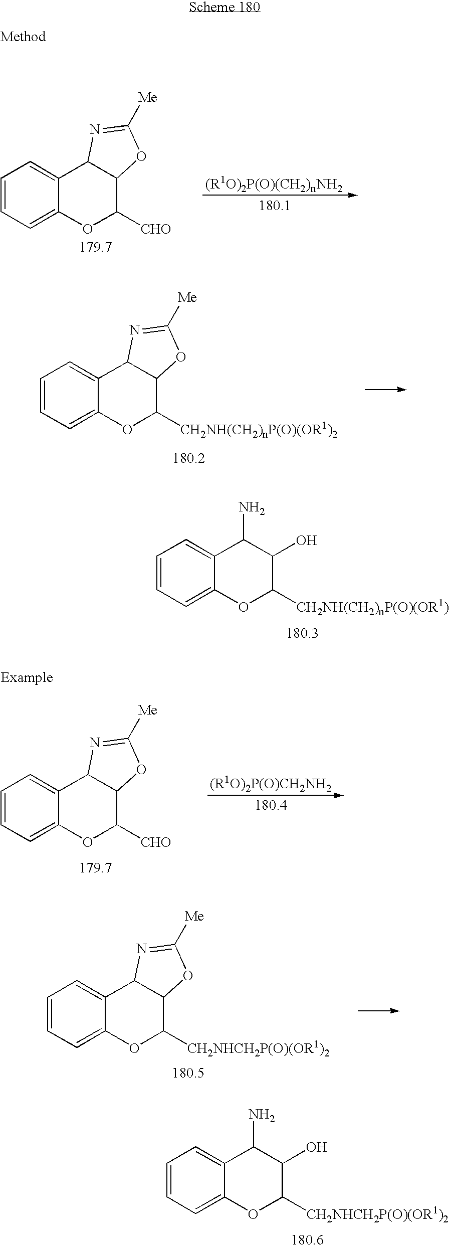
C1=CC=C2C(=C1)C1C(C([CHO])O2)OC([Me])=N1.C1=CC=C2C(=C1)C1C(C([CH2NH(CH2)nP(O)(OR1)2])O2)OC([Me])=N1.C1=CC=C2C(=C1)C(N)C(O)C([CH2NH(CH2)nP(O)(OR1)])O2.C1=CC=C2C(=C1)C1C(C([CHO])O2)OC([Me])=N1.C1=CC=C2C(=C1)C1C(C([CH2NHCH2P(O)(OR1)2])O2)OC([Me])=N1.C1=CC=C2C(=C1)C(N)C(O)C([CH2NHCH2P(O)(OR1)2])O2
